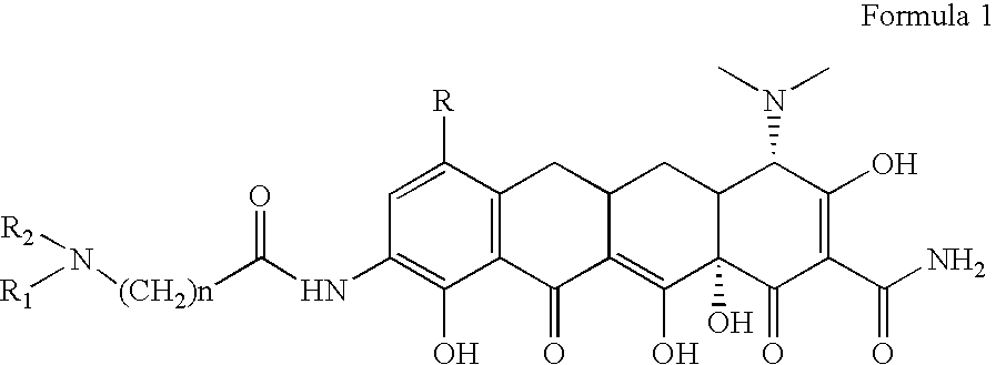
C1=C([R])C2=C(C(O)=C1NC([(CH2)n]N([R2])[R1])=O)C(=O)C1=C(O)C3(O)C(CC1C2)C(N(C)C)C(O)=C(C(N)=O)C3=O
